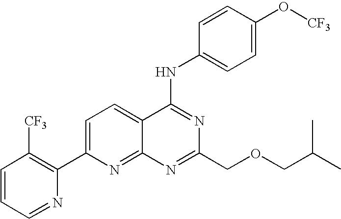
C1=CC=NC(C2=CC=C3C(=N2)N=C(COCC(C)C)N=C3NC2=CC=C(O[CF3])C=C2)=C1[CF3]
